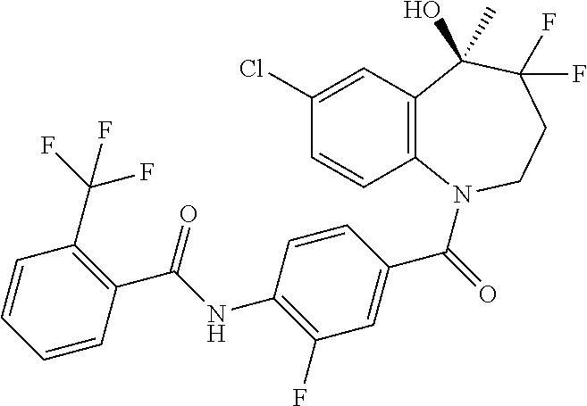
C1(Cl)=CC2=C(C=C1)N(C(=O)C1=CC(F)=C(NC(C3=C(C(F)(F)F)C=CC=C3)=O)C=C1)CCC(F)(F)C2(O)C
